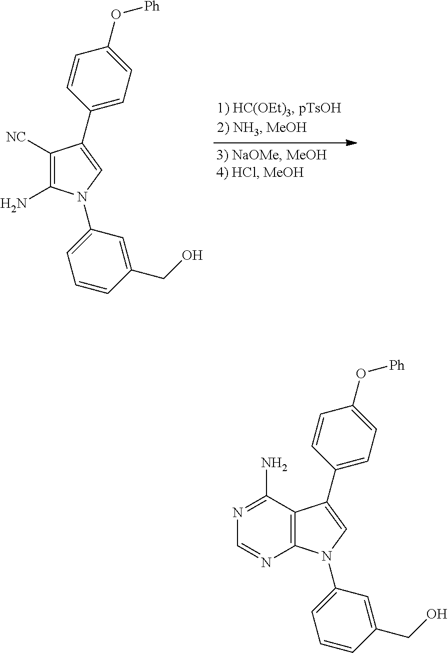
C1([NC])=C(N)N(C2=CC=CC(CO)=C2)C=C1C1=CC=C(O[Ph])C=C1.C12=C(N(C3=CC=CC(CO)=C3)C=C1C1=CC=C(O[Ph])C=C1)N=CN=C2N
